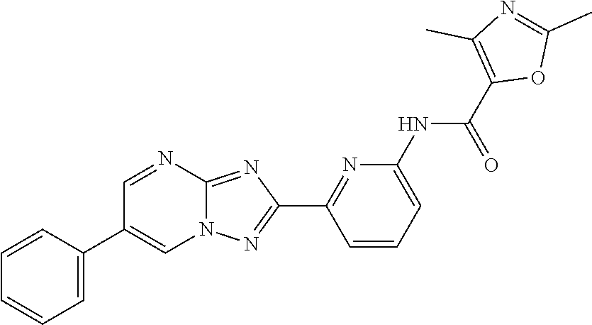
C1=CC=C(NC(C2=C(C)N=C(C)O2)=O)N=C1C1=NN2C(=N1)N=CC(C1=CC=CC=C1)=C2
